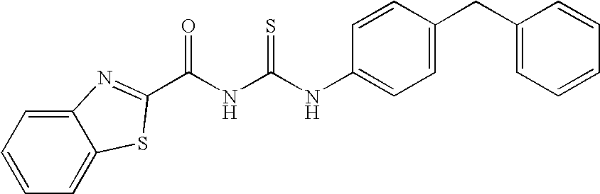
C12=CC=CC=C1SC(C(NC(NC1=CC=C(CC3=CC=CC=C3)C=C1)=S)=O)=N2
